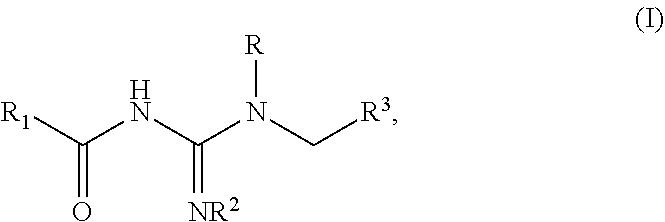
[R1]C(NC(N(C[R3])[R])=[NR2])=O
